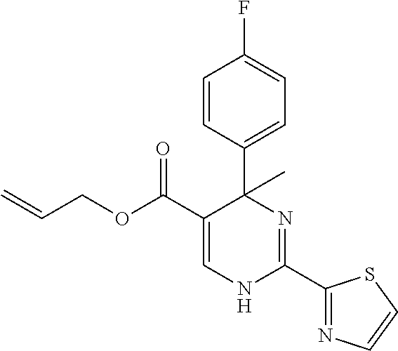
C1=CC(C2(C)C(C(OCC=C)=O)=CNC(C3=NC=CS3)=N2)=CC=C1F
